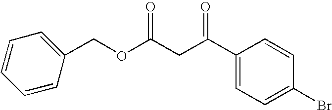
C1(C(CC(OCC2=CC=CC=C2)=O)=O)=CC=C(Br)C=C1
